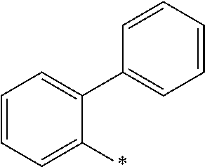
C1=CC=C(*)C(C2=CC=CC=C2)=C1
